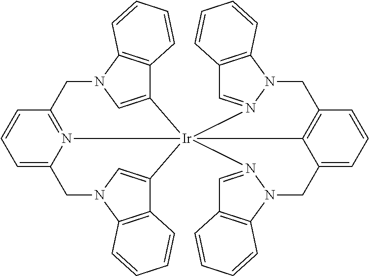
C1=C2N3=C(C=C1)CN1C=C(C4=C1C=CC=C4)[Ir]314(C3=CN(C2)C2=C3C=CC=C2)C2=C(C=CC=C2CN2C3=C(C=N21)C=CC=C3)CN1N4=CC2=C1C=CC=C2
